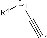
[R4][L4]C#C
